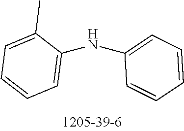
C1=CC=C(NC2=CC=CC=C2C)C=C1
